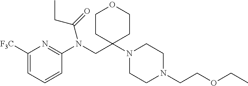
C1([F3C])=CC=CC(N(CC2(N3CCN(CCOCC)CC3)CCOCC2)C(=O)CC)=N1
